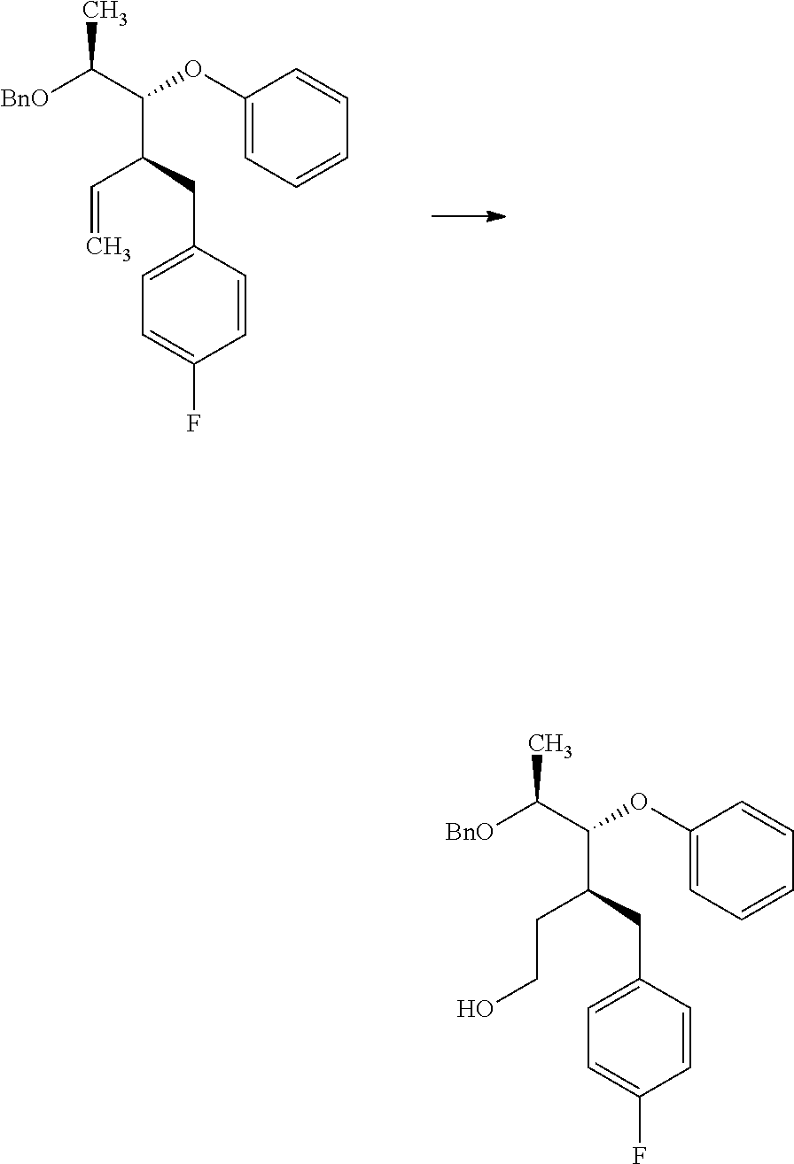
C1(OC(C(CC2=CC=C(F)C=C2)C=C)C([BnO])C)=CC=CC=C1.C1(OC(C(CC2=CC=C(F)C=C2)CCO)C([BnO])C)=CC=CC=C1
